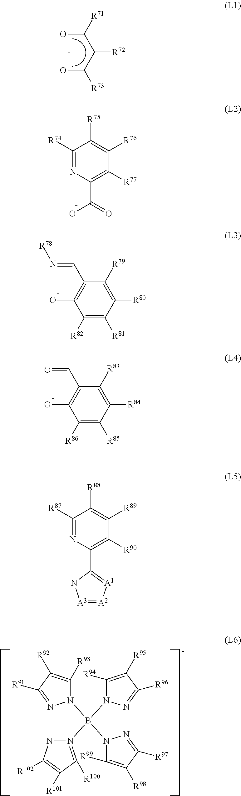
OC(C(C(O)[R71])[R72])[R73].C1([R87])=NC(C2=[A1][A2]=[A3]N2)=C([R90])C([R89])=C1[R88].C1([R94])=C([R95])C([R96])=NN1B(N1=C([R100])C([R101])=C([R102])N1)(N1C([R93])=C([R92])C([R91])=N1)N1C([R99])=C([R98])C([R97])=N1.C1([R74])=NC(C(=O)O)=C([R77])C([R76])=C1[R75].C1([R82])=C([R81])C([R80])=C([R79])C(C=N[R78])=C1O.C1([R86])=C([R85])C([R84])=C([R83])C(C=O)=C1O
